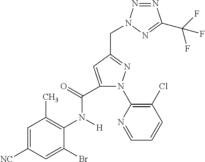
C1=C([NC])C=C(Br)C(N([H])C(=O)C2=CC(CN3N=NC(C(F)(F)F)=N3)=NN2C2=C(Cl)C=CC=N2)=C1C
